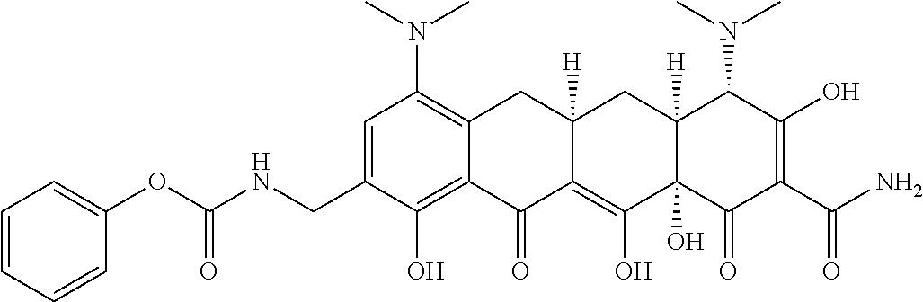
CN(C1=C2C(=C(O)C(CNC(OC3=CC=CC=C3)=O)=C1)C(=O)C1=C(O)C3(O)C([H])(CC1([H])C2)C(N(C)C)C(O)=C(C(N)=O)C3=O)C
